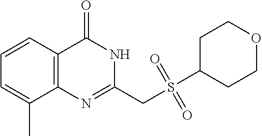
S(=O)(=O)(C1CCOCC1)CC1=NC2=C(C=CC=C2C)C(=O)N1
